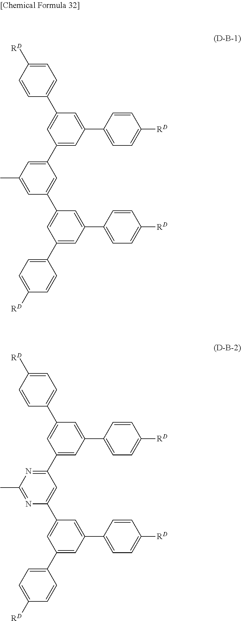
C1=C([RD])C=CC(C2=CC(C3=CC(C)=CC(C4=CC(C5=CC=C([RD])C=C5)=CC(C5=CC=C([RD])C=C5)=C4)=C3)=CC(C3=CC=C([RD])C=C3)=C2)=C1.C1=C([RD])C=CC(C2=CC(C3=NC(C)=NC(C4=CC(C5=CC=C([RD])C=C5)=CC(C5=CC=C([RD])C=C5)=C4)=C3)=CC(C3=CC=C([RD])C=C3)=C2)=C1
